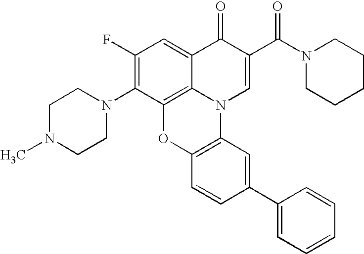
C1(F)=C(N2CCN(C)CC2)C2=C3C(=C1)C(=O)C(C(N1CCCCC1)=O)=CN3C1=C(O2)C=CC(C2=CC=CC=C2)=C1
